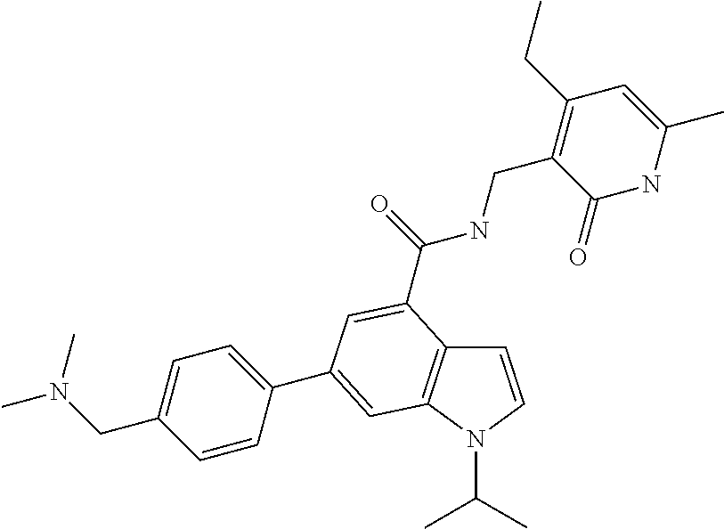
C1=CN(C(C)C)C2=C1C(C(=O)NCC1=C(CC)C=C(C)NC1=O)=CC(C1=CC=C(CN(C)C)C=C1)=C2
